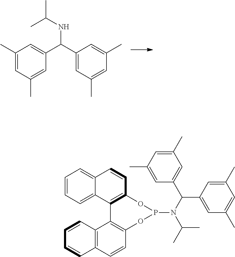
C1(C)=CC(C)=CC(C(C2=CC(C)=CC(C)=C2)NC(C)C)=C1.C1=CC=C2C(=C1)C=CC1=C2C2=C(C=CC3=C2C=CC=C3)OP(N(C(C)C)C(C2=CC(C)=CC(C)=C2)C2=CC(C)=CC(C)=C2)O1
